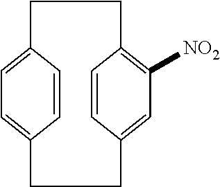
C1=CC2=CC=C1CCC1=CC([NO2])=C(CC2)C=C1
